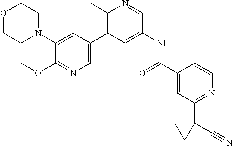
C1(N2CCOCC2)=CC(C2=C(C)N=CC(NC(C3=CC(C4(C#N)CC4)=NC=C3)=O)=C2)=CN=C1OC
